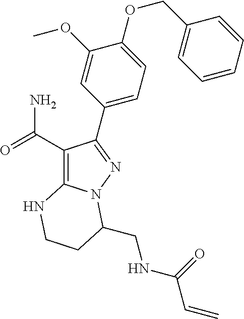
C1(C(=O)N)=C2N(N=C1C1=CC=C(OCC3=CC=CC=C3)C(OC)=C1)C(CNC(=O)C=C)CCN2
